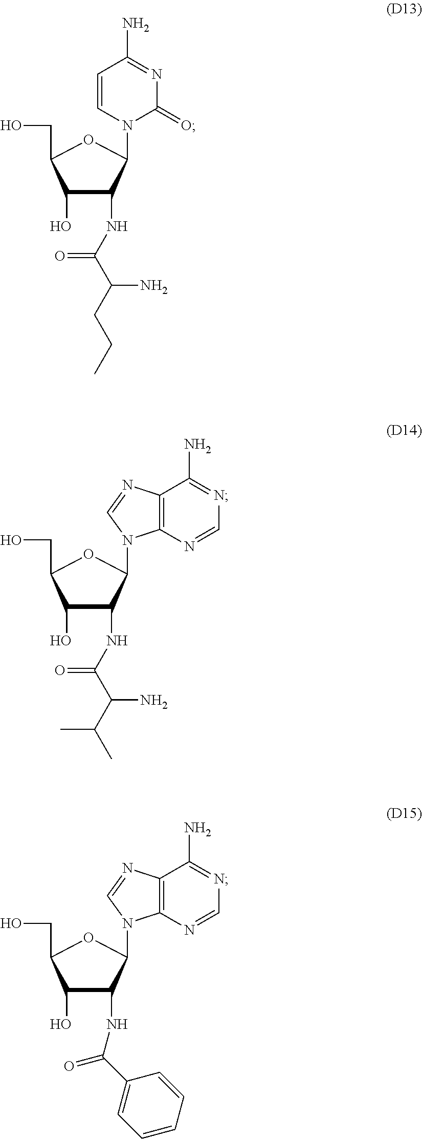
C1(O)C(NC(C(CCC)N)=O)C(N2C=CC(N)=NC2=O)OC1CO.C1(O)C(NC(C(C(C)C)N)=O)C(N2C3=C(N=C2)C(N)=NC=N3)OC1CO.C1(O)C(NC(C2=CC=CC=C2)=O)C(N2C3=C(N=C2)C(N)=NC=N3)OC1CO
